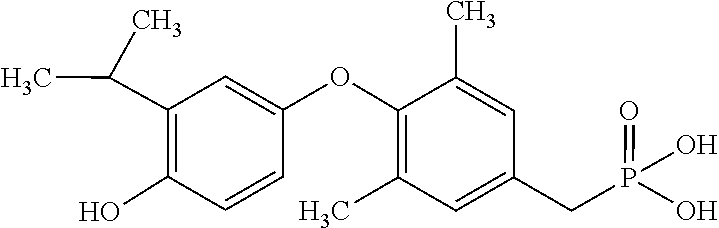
C1=C(OC2=C(C)C=C(CP(=O)(O)O)C=C2C)C=CC(O)=C1C(C)C
